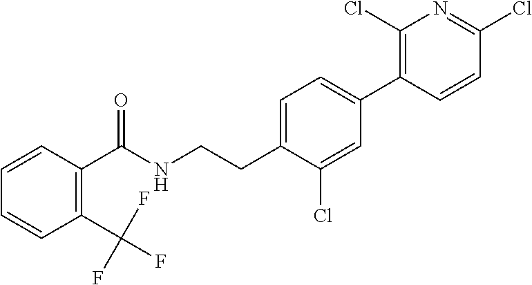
C(CNC(=O)C1=C(C(F)(F)F)C=CC=C1)C1=CC=C(C2=C(Cl)N=C(Cl)C=C2)C=C1Cl
